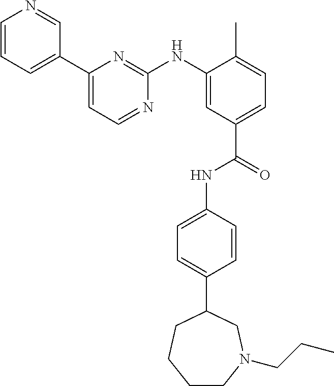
C1=CC=C(C2=CC=NC(NC3=CC(C(=O)NC4=CC=C(C5CN(CCC)CCCC5)C=C4)=CC=C3C)=N2)C=N1
